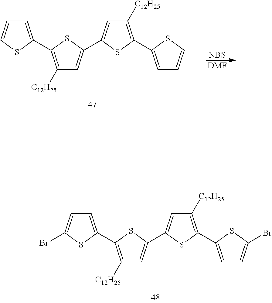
C1=C(C2=CC([C12H25])=C(C3=CC=C(Br)S3)S2)SC(C2=CC=C(Br)S2)=C1[C12H25].C1=C(C2=CC([C12H25])=C(C3=CC=CS3)S2)SC(C2=CC=CS2)=C1[C12H25].[NBS].[DMF]
